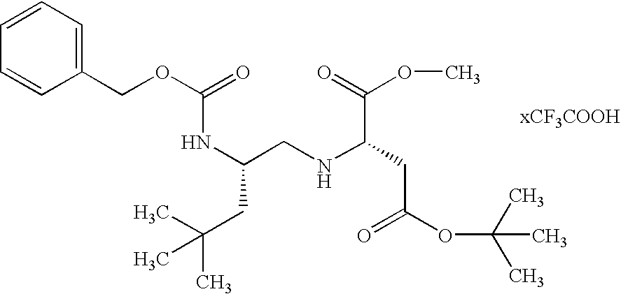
N(C(CNC(CC(=O)OC(C)(C)C)C(=O)OC)CC(C)(C)C)C(OCC1=CC=CC=C1)=O
